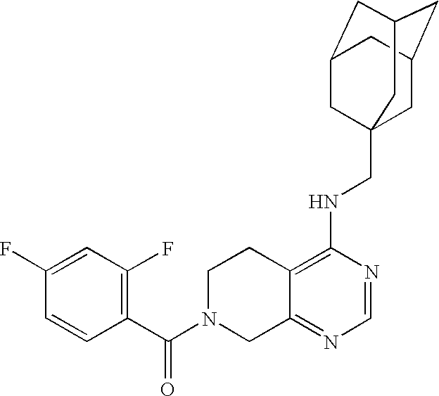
C12=C(NCC34CC5CC(CC(C3)C5)C4)N=CN=C1CN(C(C1=C(F)C=C(F)C=C1)=O)CC2
